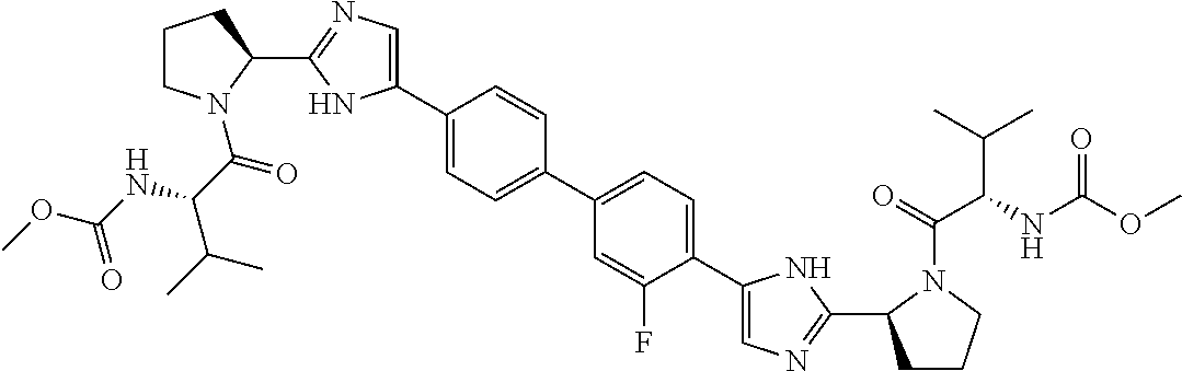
C1(C2=CN=C(C3CCCN3C(=O)C(NC(OC)=O)C(C)C)N2)=CC=C(C2=CC=C(C3=CN=C(C4CCCN4C(=O)C(NC(OC)=O)C(C)C)N3)C(F)=C2)C=C1
